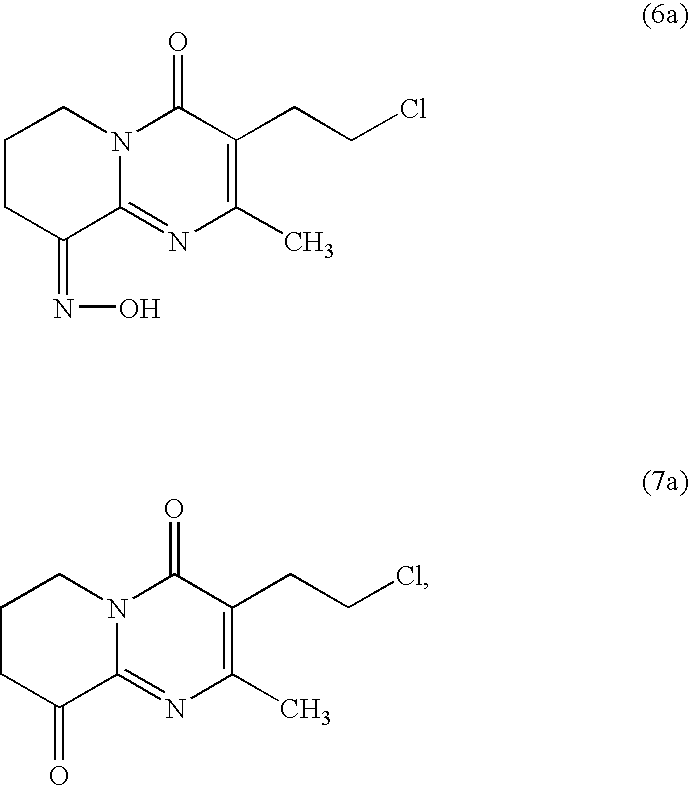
C1CC(=NO)C2=NC(C)=C(CCCl)C(=O)N2C1.C1CC(=O)C2=NC(C)=C(CCCl)C(=O)N2C1
